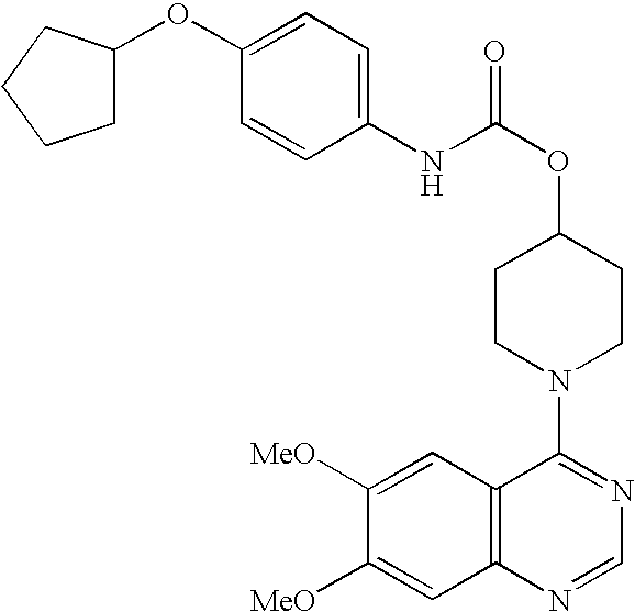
C1(OC2CCCC2)=CC=C(NC(OC2CCN(C3=NC=NC4=C3C=C([MeO])C([MeO])=C4)CC2)=O)C=C1
